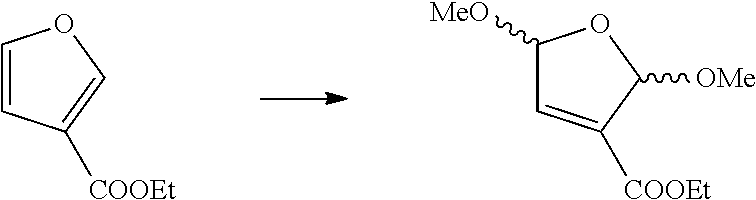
C1=CC([COOEt])=CO1.C1([MeO])C=C([COOEt])C([OMe])O1
